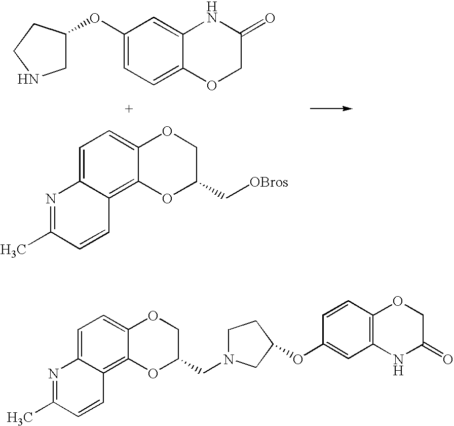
C1(OC2CNCC2)=CC=C2C(=C1)NC(=O)CO2.C1=C2C(=C3C(=C1)OCC(C[OBros])O3)C=CC(C)=N2.C1=CC2=C(C=C1OC1CN(CC3COC4=CC=C5C(=C4O3)C=CC(C)=N5)CC1)NC(=O)CO2
